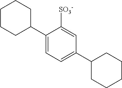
C1CCC(C2=CC=C(C3CCCCC3)C=C2[SO3-])CC1
